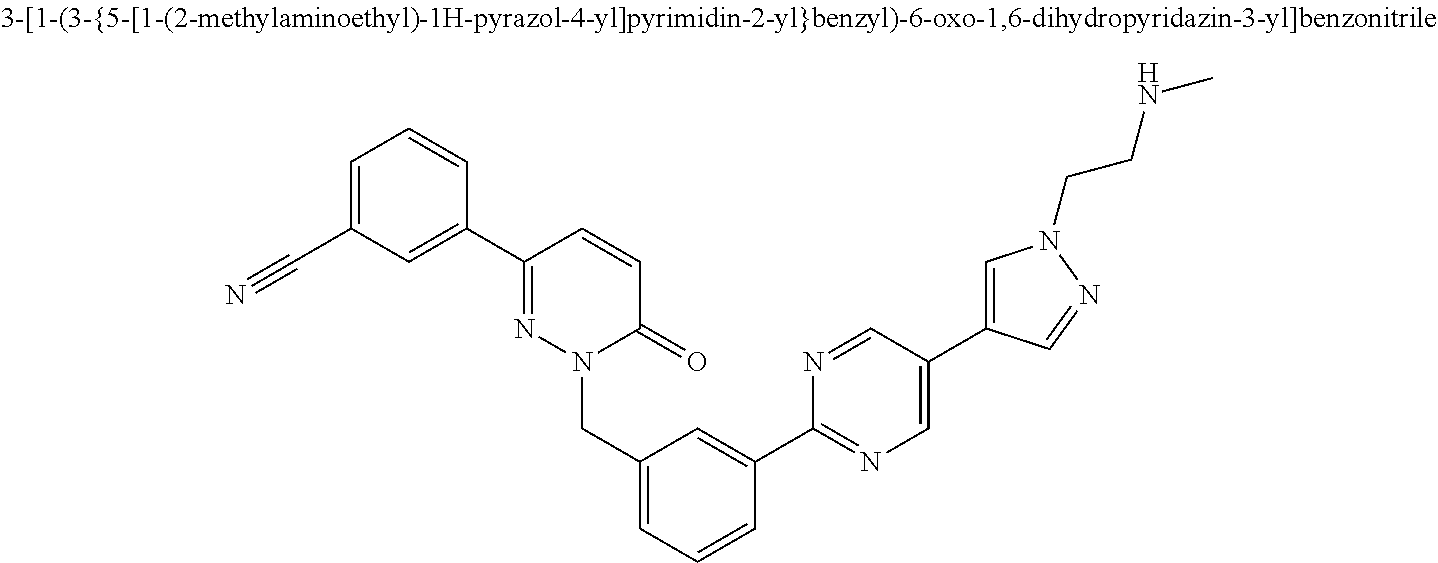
C1(C#N)=CC=CC(C2=NN(CC3=CC=CC(C4=NC=C(C5=CN(CCNC)N=C5)C=N4)=C3)C(=O)C=C2)=C1
